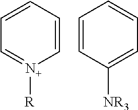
C1=CC=CC=[N+]1[R].C1=CC([NR3])=CC=C1
